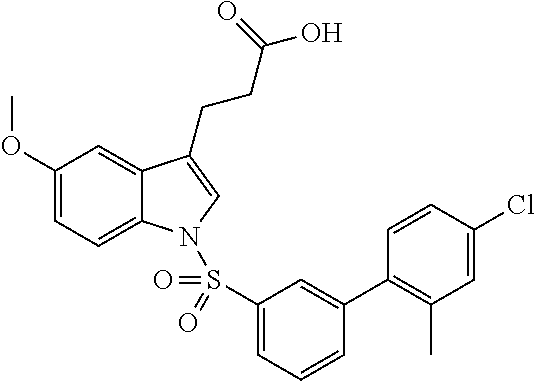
C1(OC)=CC=C2C(=C1)C(CCC(O)=O)=CN2S(C1=CC=CC(C2=C(C)C=C(Cl)C=C2)=C1)(=O)=O
